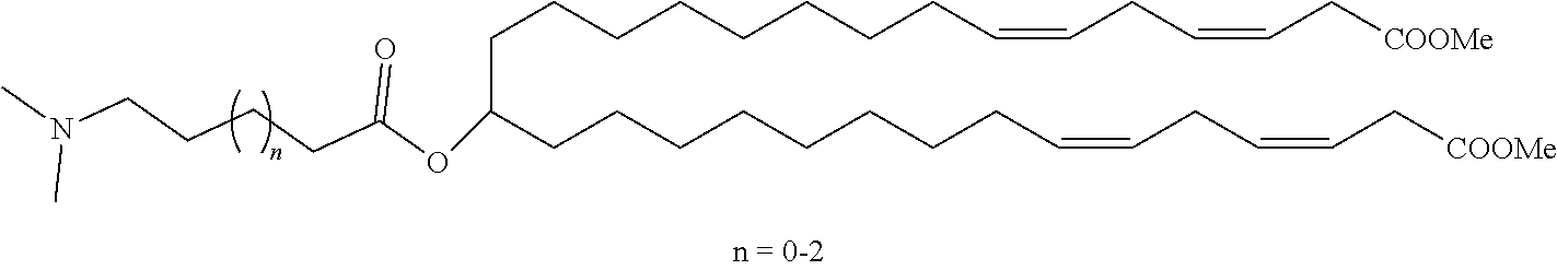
C(CCC(=O)OC(CCCCCCCCC=CCC=CC[COOMe])CCCCCCCCC=CCC=CC[COOMe])CN(C)C
